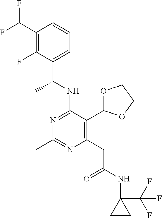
N1=C(NC(C)C2=CC=CC(C(F)F)=C2F)C(C2OCCO2)=C(CC(=O)NC2(C(F)(F)F)CC2)N=C1C
